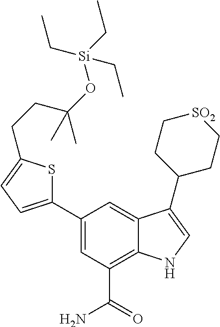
C1(C2=CC=C(CCC(C)(O[Si](CC)(CC)CC)C)S2)=CC(C(N)=O)=C2C(=C1)C(C1CC[SO2]CC1)=CN2
